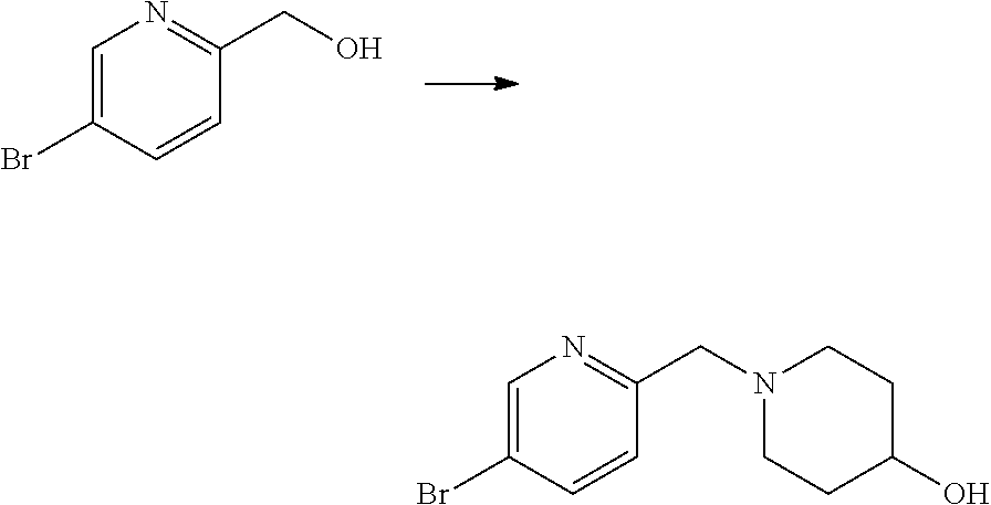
C1=C(Br)C=CC(CO)=N1.C1=C(Br)C=CC(CN2CCC(O)CC2)=N1
